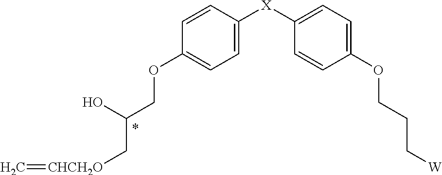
C1=CC([X]C2=CC=C(OCCC[W])C=C2)=CC=C1OCC(O)C[CHCH2O]=C
